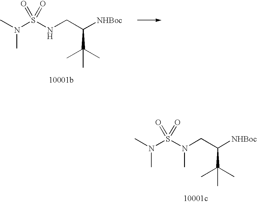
CN(S(N(CC([NHBoc])C(C)(C)C)C)(=O)=O)C.CN(S(NCC([NHBoc])C(C)(C)C)(=O)=O)C
